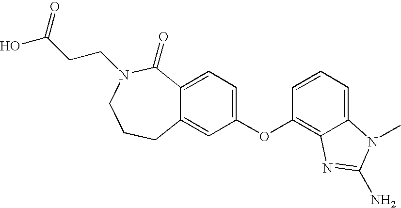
C12=CC=C(OC3=C4C(=CC=C3)N(C)C(N)=N4)C=C1CCCN(CCC(O)=O)C2=O
